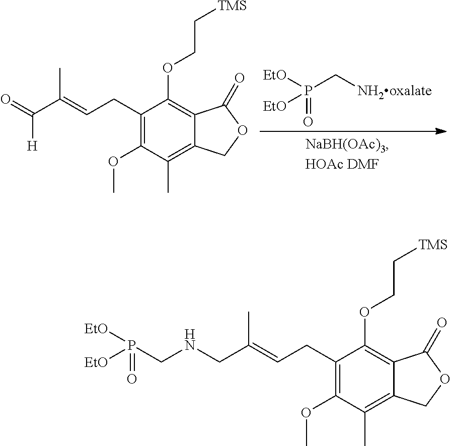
C1(CC=C(C(=O)[H])C)=C(OC)C(C)=C2C(=C1OCC[TMS])C(=O)OC2.P(C[NH2oxalate])(=O)([EtO])[EtO].C1(CC=C(CNCP([EtO])([EtO])=O)C)=C(OC)C(C)=C2C(=C1OCC[TMS])C(=O)OC2
